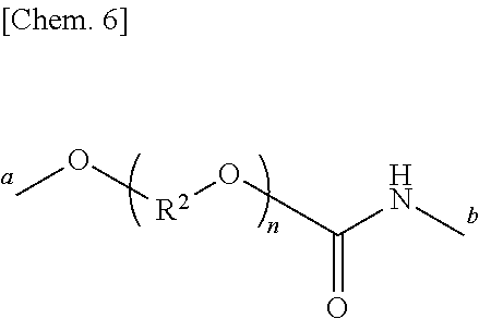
O=C(O[R2]OC)NC
